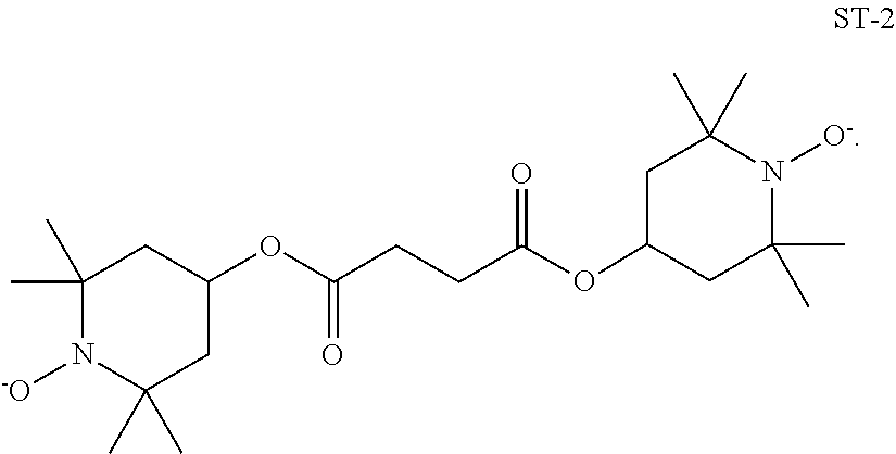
C1C(C)(C)N([O-])C(C)(C)CC1OC(CCC(OC1CC(C)(C)N([-O])C(C)(C)C1)=O)=O
